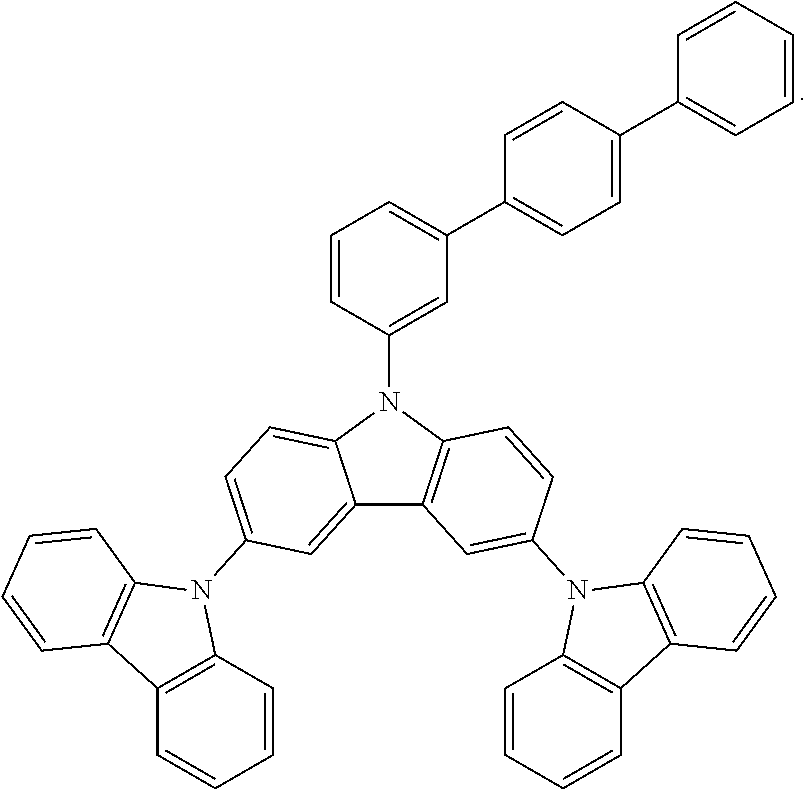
C12=CC(N3C4=C(C5=C3C=CC=C5)C=CC=C4)=CC=C1N(C1=CC(C3=CC=C(C4=CC=CC=C4)C=C3)=CC=C1)C1=C2C=C(N2C3=C(C4=C2C=CC=C4)C=CC=C3)C=C1
